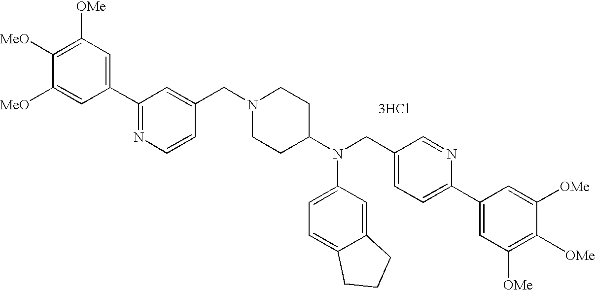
[3HCl].C1(C2=NC=CC(CN3CCC(N(C4=CC=C5C(=C4)CCC5)CC4=CC=C(C5=CC([OMe])=C([OMe])C([OMe])=C5)N=C4)CC3)=C2)=CC([OMe])=C([MeO])C([MeO])=C1
